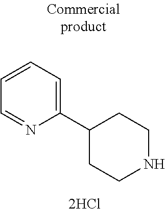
C1(C2CCNCC2)=CC=CC=N1.[2HCl]
